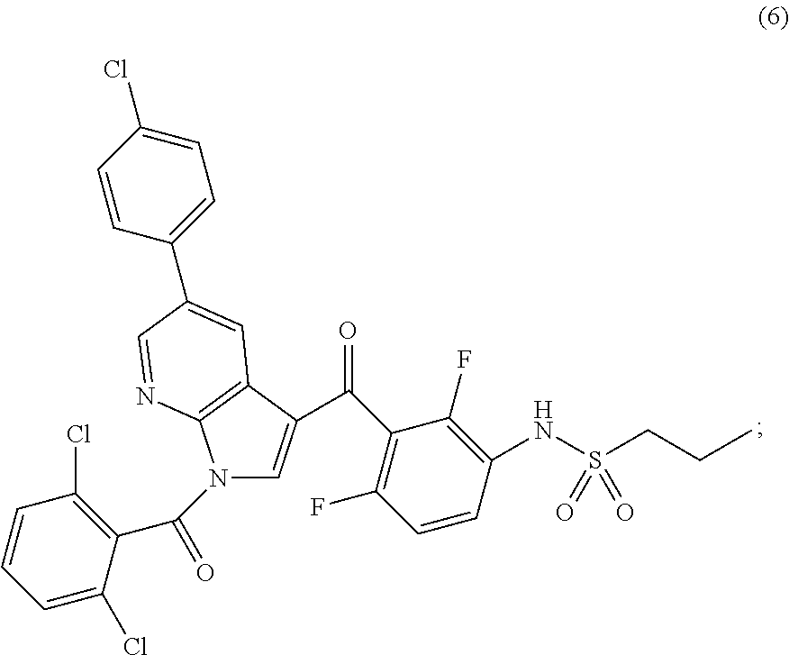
C1=C(Cl)C(C(=O)N2C=C(C(C3=C(F)C=CC(NS(CCC)(=O)=O)=C3F)=O)C3=C2N=CC(C2=CC=C(Cl)C=C2)=C3)=C(Cl)C=C1
